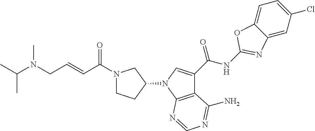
C12=CC(Cl)=CC=C1OC(NC(C1=CN(C3CCN(C(C=CCN(C(C)C)C)=O)C3)C3=C1C(N)=NC=N3)=O)=N2
